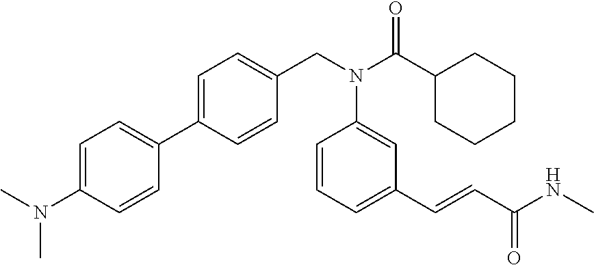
C1=C(N(C)C)C=CC(C2=CC=C(CN(C(C3CCCCC3)=O)C3=CC(C=CC(NC)=O)=CC=C3)C=C2)=C1
